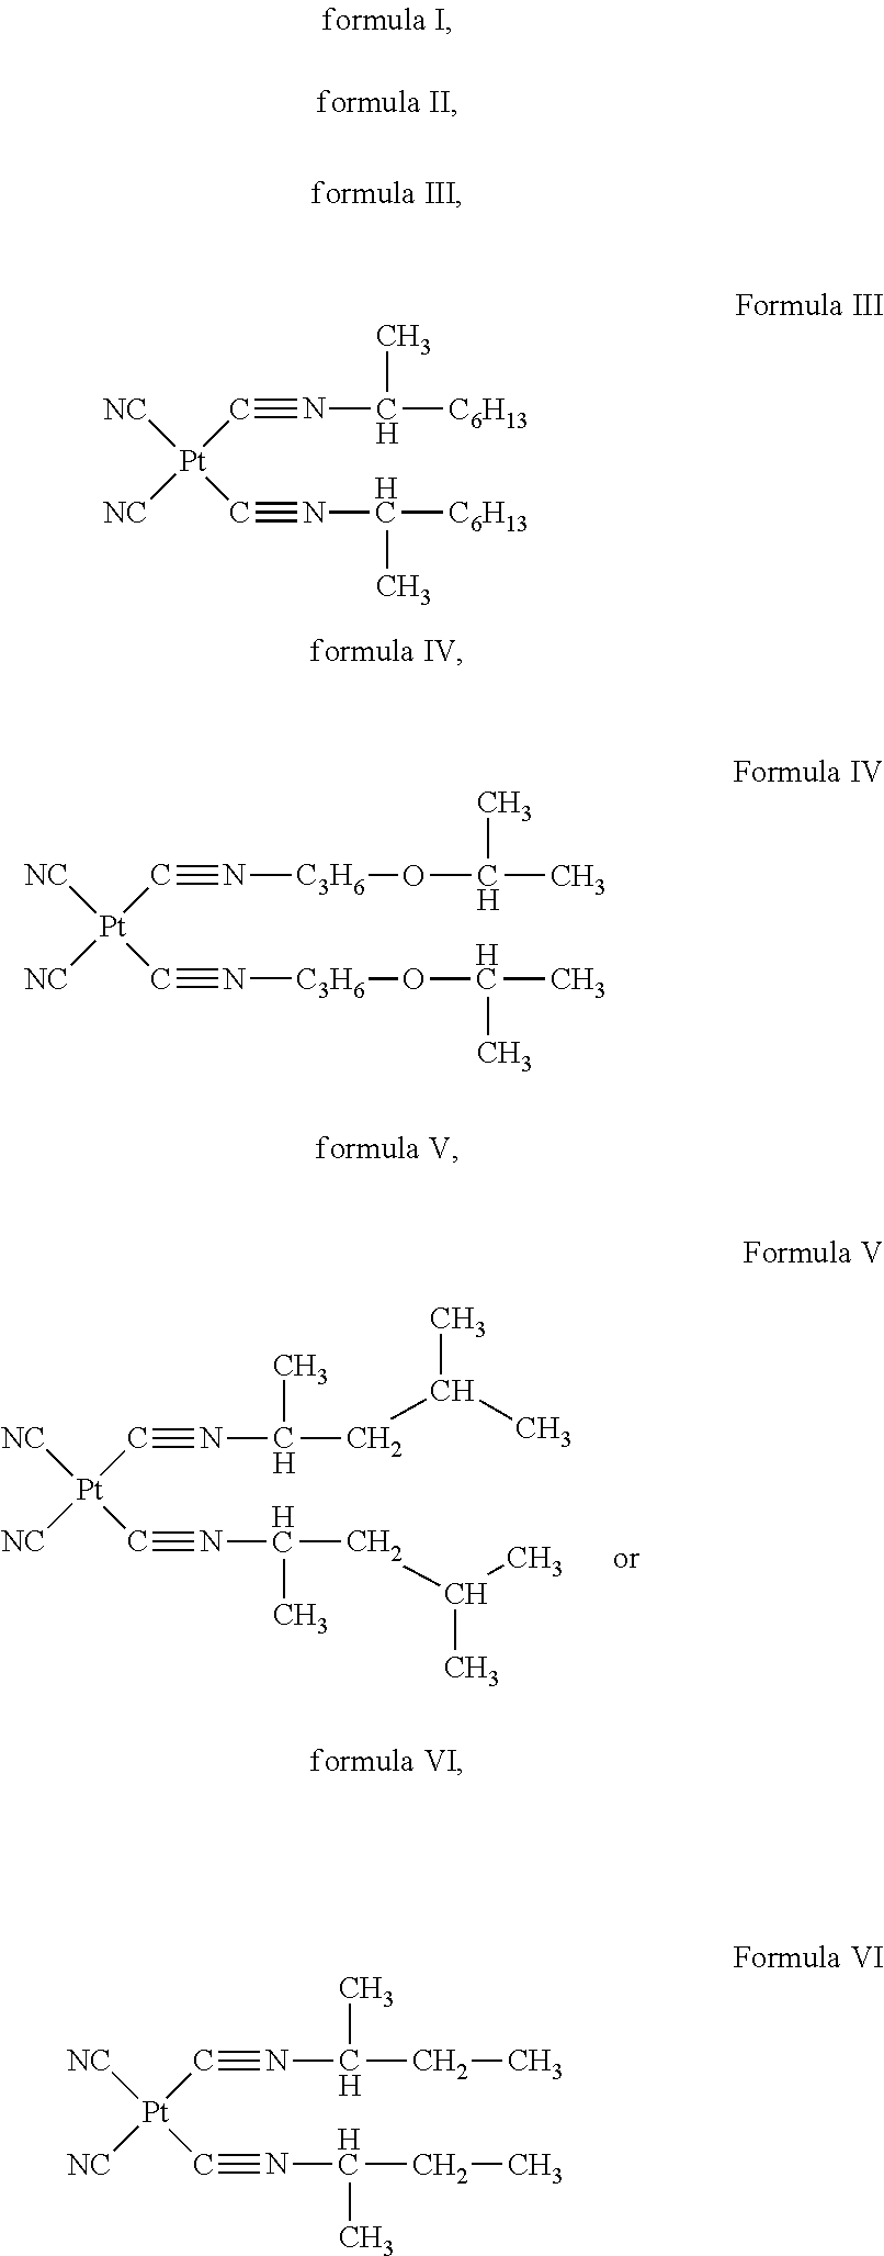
[Pt]([NC])(C#NC(CC(C)C)C)(C#NC(CC(C)C)C)[NC].[Pt]([NC])(C#NC([C6H13])C)(C#NC([C6H13])C)[NC].[Pt]([NC])(C#N[C3H6]OC(C)C)(C#N[C3H6]OC(C)C)[NC].[Pt]([NC])(C#NC(CC)C)(C#NC(CC)C)[NC]
